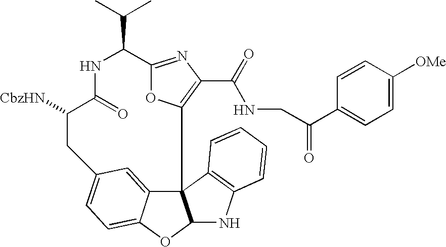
[CbzHN]C1C(=O)NC(C(C)C)C2=NC(C(=O)NCC(C3=CC=C([OMe])C=C3)=O)=C(O2)C23C4=CC(=CC=C4OC2NC2=C3C=CC=C2)C1
